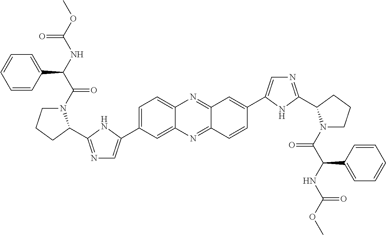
C1=C(C2=CN=C(C3N(C(C(NC(OC)=O)C4=CC=CC=C4)=O)CCC3)N2)C=C2C(=C1)N=C1C(=N2)C=CC(C2=CN=C(C3N(C(C(NC(OC)=O)C4=CC=CC=C4)=O)CCC3)N2)=C1
